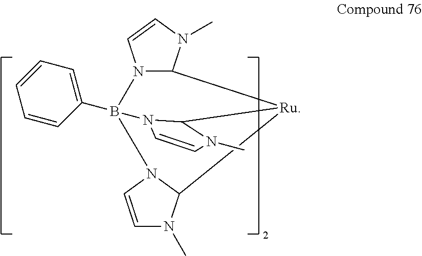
C1=CC(B23N4C(N(C)C=C4)[Ru](C4N(C)C=CN24)C2N(C)C=CN32)=CC=C1
